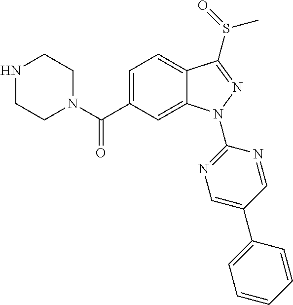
C12=CC=C(C(N3CCNCC3)=O)C=C1N(C1=NC=C(C3=CC=CC=C3)C=N1)N=C2S(C)=O
